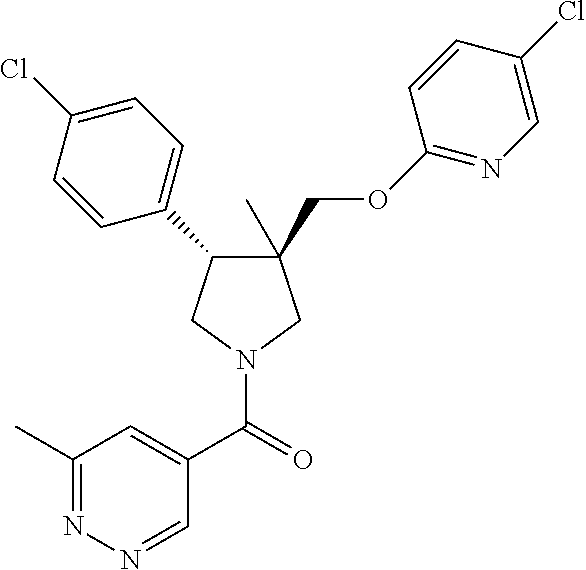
C1(C)(COC2=NC=C(Cl)C=C2)C(C2=CC=C(Cl)C=C2)CN(C(=O)C2=CC(C)=NN=C2)C1
